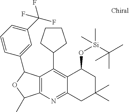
C1(C2CCCC2)=C2C(=NC3=C1C(C1=CC(C(F)(F)F)=CC=C1)OC3C)CC(C)(C)CC2O[Si](C)(C)C(C)(C)C
